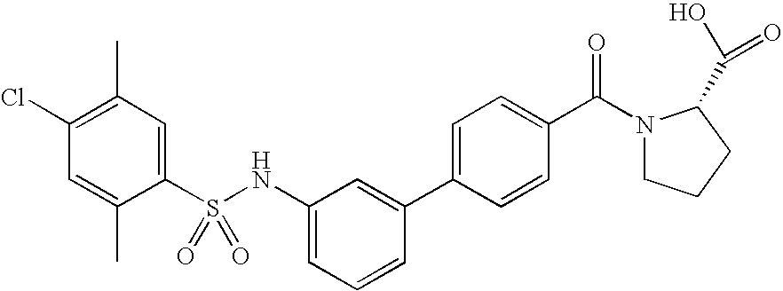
C1(Cl)=C(C)C=C(S(NC2=CC=CC(C3=CC=C(C(=O)N4CCCC4C(O)=O)C=C3)=C2)(=O)=O)C(C)=C1
